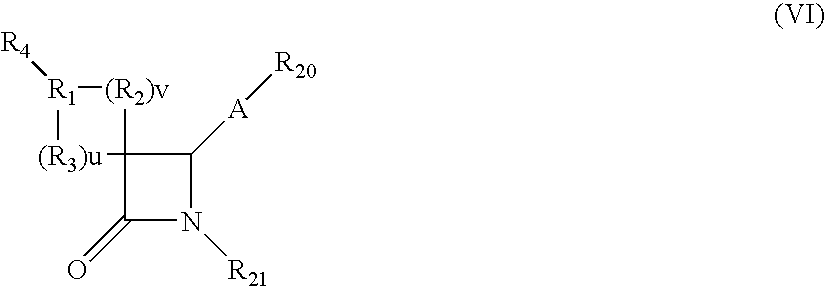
C12(C(=O)N([R21])C1[A][R20])[(R2)v][R1]([R4])[(R3)u]2
